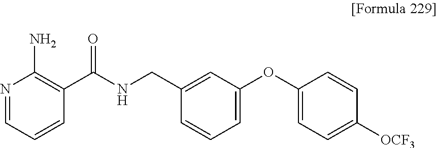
N1=CC=CC(C(NCC2=CC(OC3=CC=C([OCF3])C=C3)=CC=C2)=O)=C1N
